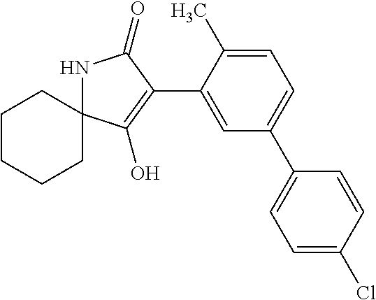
C1=C(C)C(C2=C(O)C3(NC2=O)CCCCC3)=CC(C2=CC=C(Cl)C=C2)=C1
